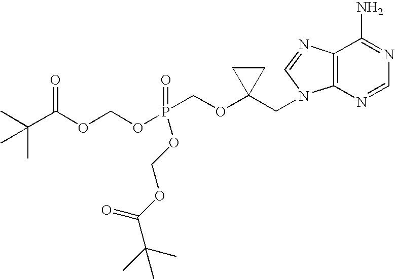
CC(C(OCOP(COC1(CN2C3=C(N=C2)C(N)=NC=N3)CC1)(=O)OCOC(C(C)(C)C)=O)=O)(C)C
